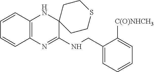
C1=CC2=C(C=C1)N=C(NCC1=CC=CC=C1[C(O)NHCH3])C1(N2)CCSCC1
